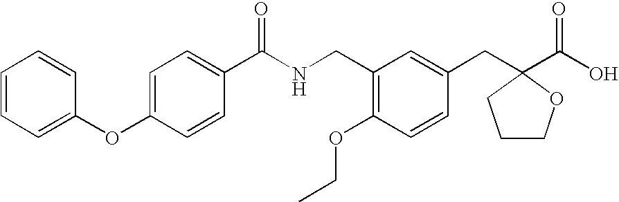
C1=C(OC2=CC=CC=C2)C=CC(C(NCC2=C(OCC)C=CC(CC3(C(=O)O)OCCC3)=C2)=O)=C1
